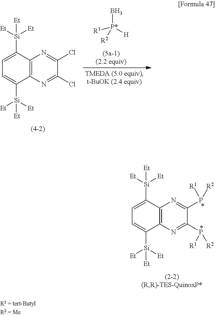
C1=C([Si]([Et])([Et])[Et])C2=C(C([Si]([Et])([Et])[Et])=C1)N=C(P([R1])[R2])C(P([R2])[R1])=N2.C1=C([Si]([Et])([Et])[Et])C2=C(C([Si]([Et])([Et])[Et])=C1)N=C(Cl)C(Cl)=N2.[P*](B)([R1])([R2])[H]
